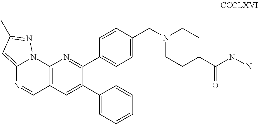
C12=C(C=C(C3=CC=CC=C3)C(C3=CC=C(CN4CCC(C(NN)=O)CC4)C=C3)=N1)C=NC1=CC(C)=NN21
